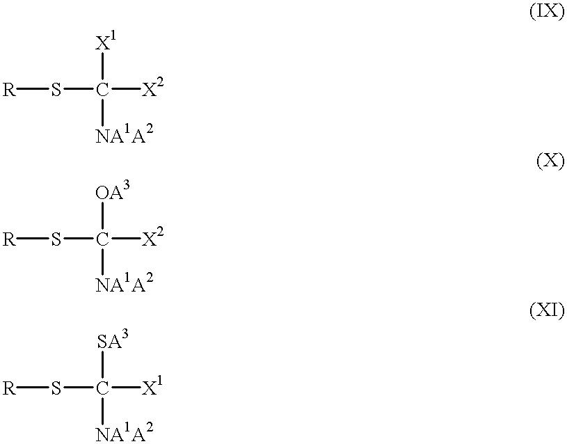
[R]SC([X2])([X1])[NA1A2].[R]SC([X2])([OA3])[NA1A2].[R]SC([X1])([SA3])[NA1A2]
